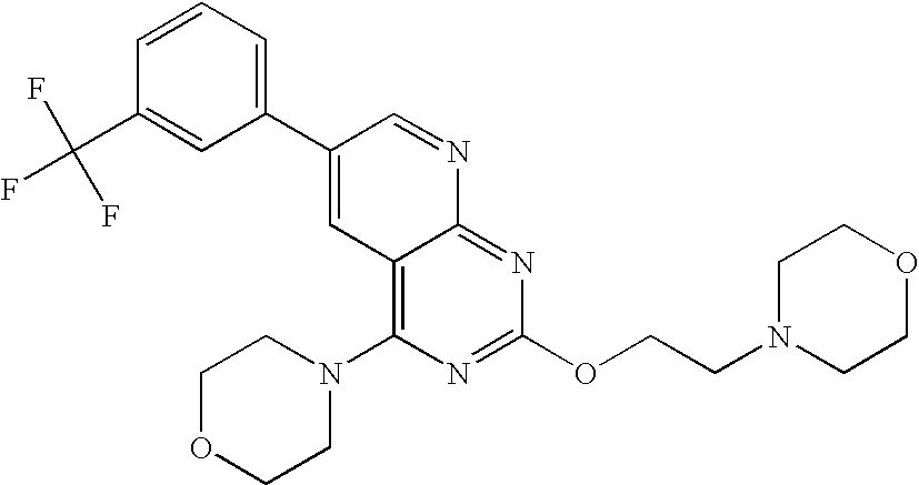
C1(C2=CC3=C(N4CCOCC4)N=C(OCCN4CCOCC4)N=C3N=C2)=CC=CC(C(F)(F)F)=C1
